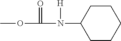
COC(N(C1CCCCC1)[H])=O
